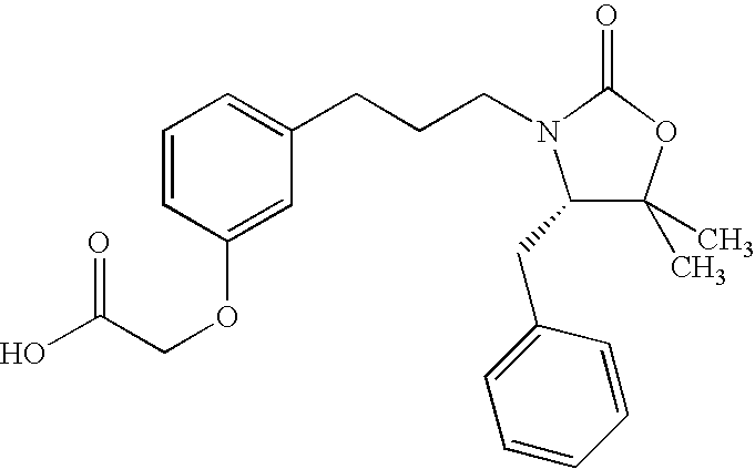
C1(CC2=CC=CC=C2)C(C)(C)OC(=O)N1CCCC1=CC=CC(OCC(O)=O)=C1
